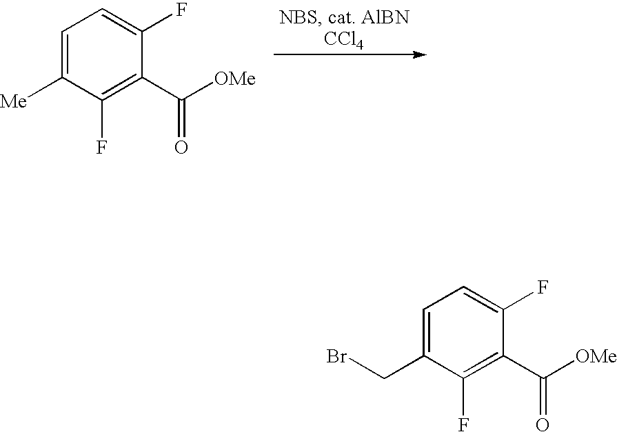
C1=C([Me])C(F)=C(C([OMe])=O)C(F)=C1.C1=C(CBr)C(F)=C(C([OMe])=O)C(F)=C1
